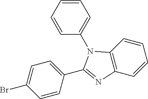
C12=C(C=CC=C1)N(C1=CC=CC=C1)C(C1=CC=C(Br)C=C1)=N2
